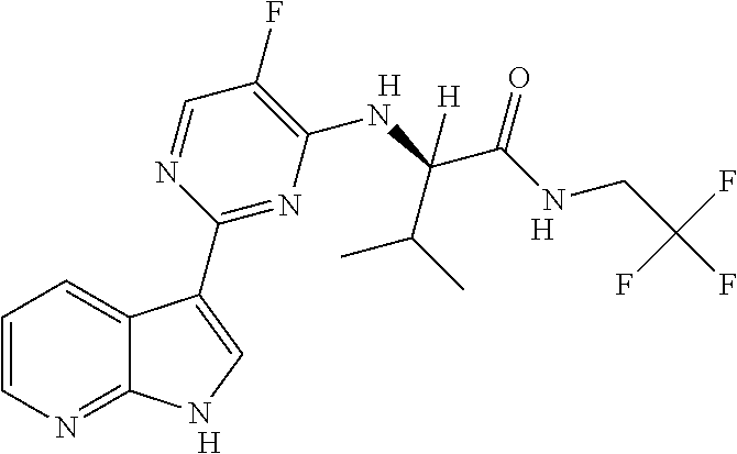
C1=CN=C2C(=C1)C(C1=NC(NC(C(NCC(F)(F)F)=O)(C(C)C)[H])=C(F)C=N1)=CN2.[H].[H].[H]
